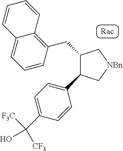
C1=CC(CC2C(C3=CC=C(C(O)([F3C])[CF3])C=C3)C[NBn]C2)=C2C(=C1)C=CC=C2
